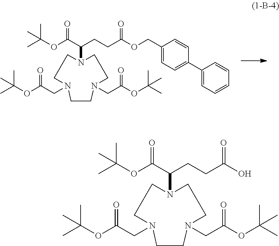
O(C(=O)C(CCC(OCC1=CC=C(C2=CC=CC=C2)C=C1)=O)N1CCN(CC(OC(C)(C)C)=O)CCN(CC(OC(C)(C)C)=O)CC1)C(C)(C)C.O(C(=O)C(CCC(O)=O)N1CCN(CC(OC(C)(C)C)=O)CCN(CC(OC(C)(C)C)=O)CC1)C(C)(C)C
